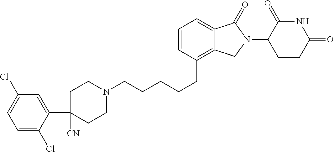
C1N(CCCCCC2=C3C(=CC=C2)C(=O)N(C2C(=O)NC(=O)CC2)C3)CCC(C2=CC(Cl)=CC=C2Cl)([CN])C1
